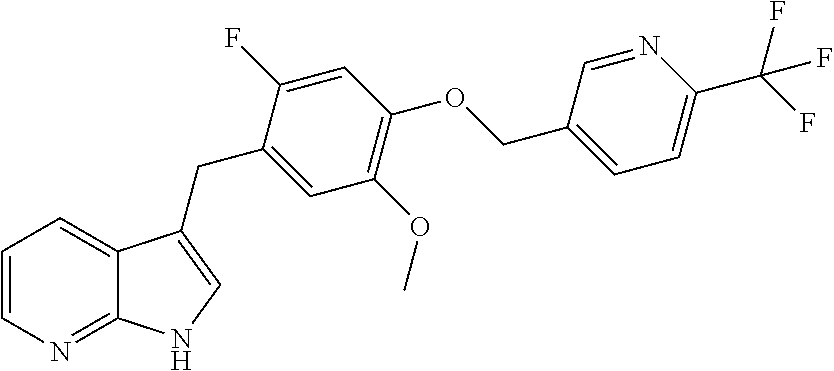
C1=CN=C2C(=C1)C(CC1=CC(OC)=C(OCC3=CC=C(C(F)(F)F)N=C3)C=C1F)=CN2
